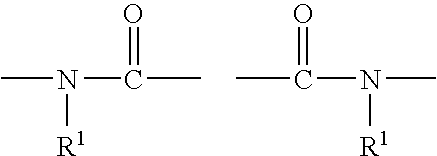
CN(C(C)=O)[R1].CC(N(C)[R1])=O
